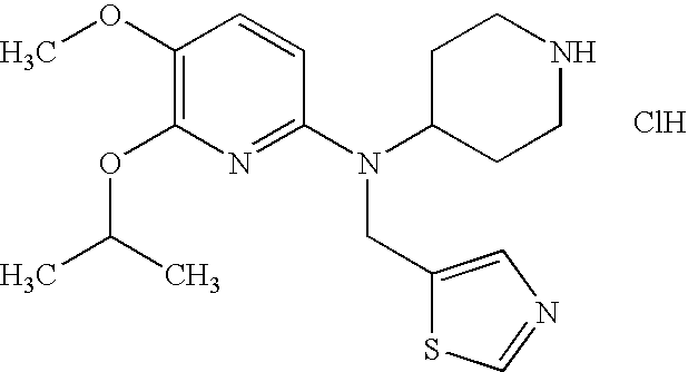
C1(OC)=C(OC(C)C)N=C(N(C2CCNCC2)CC2=CN=CS2)C=C1.Cl
